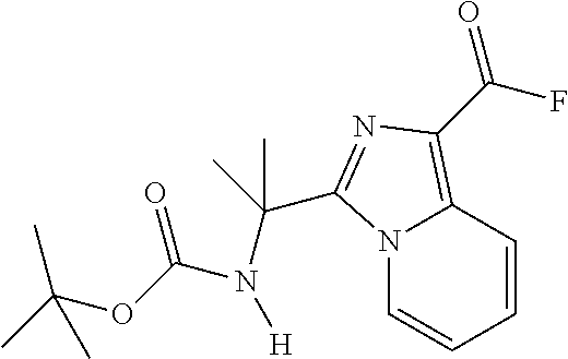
N12C=CC=CC1=C(C(F)=O)N=C2C(N(C(OC(C)(C)C)=O)[H])(C)C
